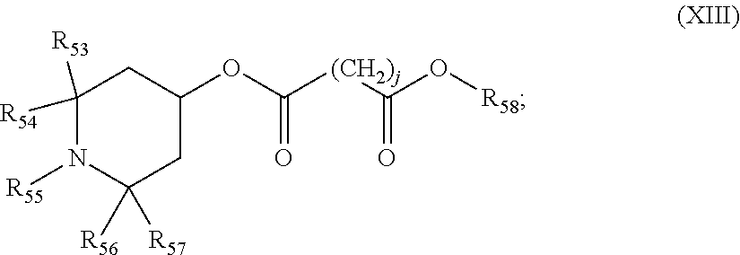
C1([R56])([R57])CC(OC(=O)[(CH2)j]C(=O)O[R58])CC([R54])([R53])N1[R55]
